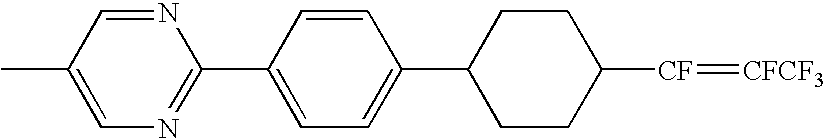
C1CC([CF]=[CFCF3])CCC1C1=CC=C(C2=NC=C(C)C=N2)C=C1
